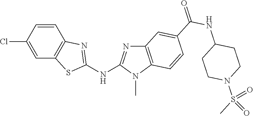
C1(Cl)=CC2=C(C=C1)N=C(NC1=NC3=C(N1C)C=CC(C(NC1CCN(S(C)(=O)=O)CC1)=O)=C3)S2
